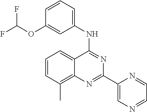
C1=CC(C)=C2C(=C1)C(NC1=CC=CC(OC(F)F)=C1)=NC(C1=CN=CC=N1)=N2
